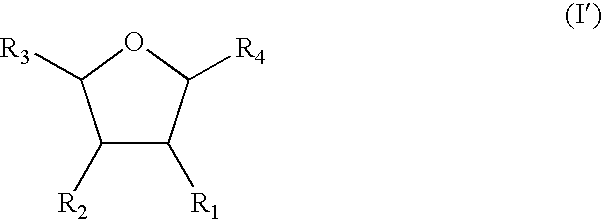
C1([R2])C([R1])C([R4])OC1[R3]
